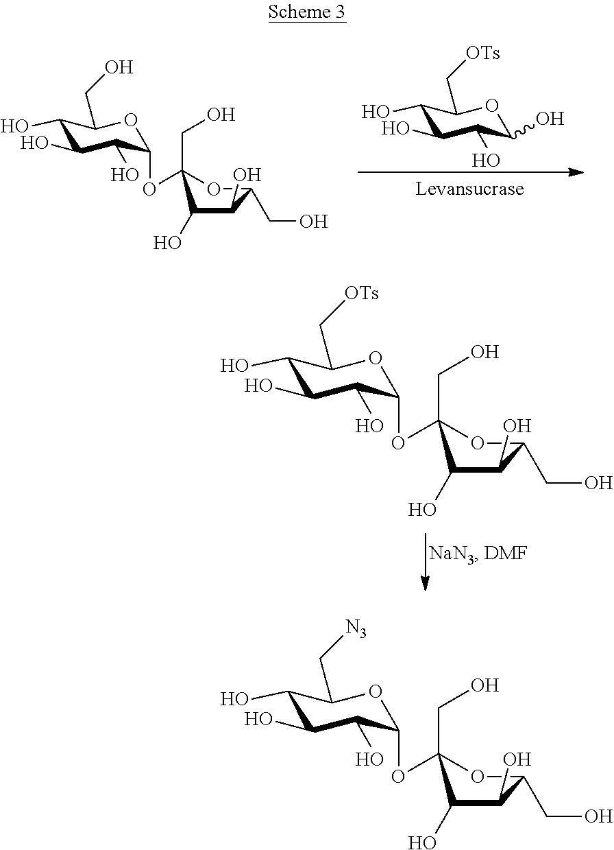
C1(O)C(O)C(O)C(OC2(CO)OC(CO)C(O)C2O)OC1CO.C1(O)C(O)C(O)C(O)OC1C[OTs].C1(O)C(O)C(O)C(OC2(CO)OC(CO)C(O)C2O)OC1C[OTs].C1(O)C(O)C(O)C(OC2(CO)OC(CO)C(O)C2O)OC1C[N3]
